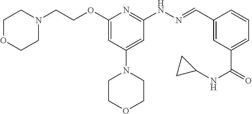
O(C1=CC(N2CCOCC2)=CC(NN=CC2=CC(C(=O)NC3CC3)=CC=C2)=N1)CCN1CCOCC1
